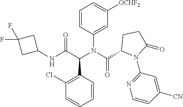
C1=CC(N(C(C2N(C3=NC=CC([CN])=C3)C(=O)CC2)=O)C(C(NC2CC(F)(F)C2)=O)C2=C(Cl)C=CC=C2)=CC([OCHF2])=C1
